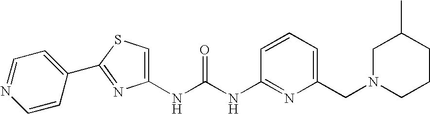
C1(NC(NC2=NC(CN3CCCC(C)C3)=CC=C2)=O)=CSC(C2=CC=NC=C2)=N1
